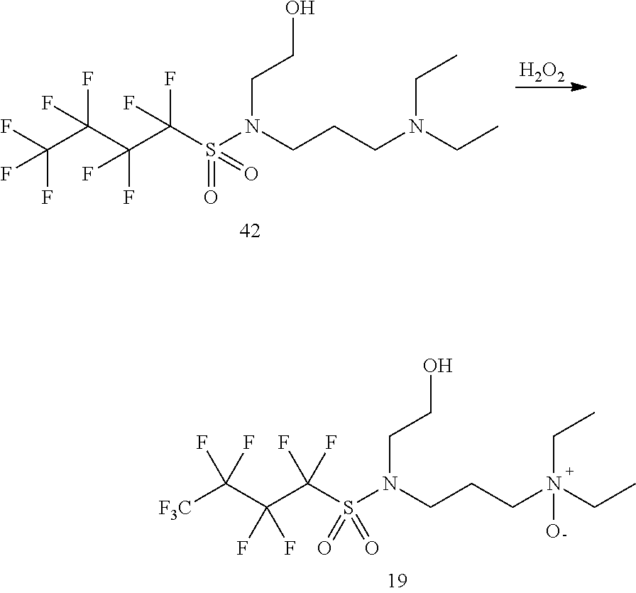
FC(C(C(C(S(N(CCCN(CC)CC)CCO)(=O)=O)(F)F)(F)F)(F)F)(F)F.[H2O2].[F3C]C(C(C(S(N(CCCN(CC)(CC)O)CCO)(=O)=O)(F)F)(F)F)(F)F
